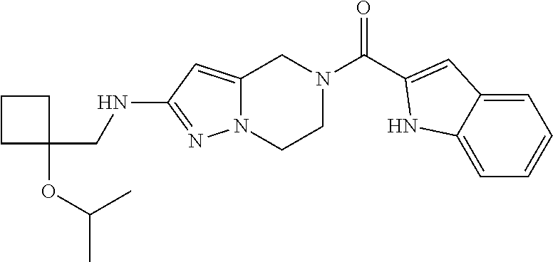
C1=C2CN(C(C3=CC4=CC=CC=C4N3)=O)CCN2N=C1NCC1(OC(C)C)CCC1
